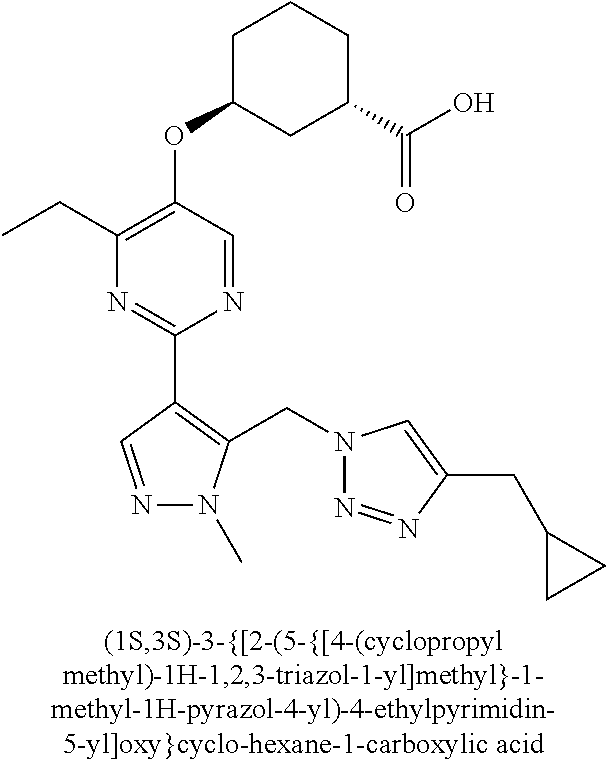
N1=CC(C2=NC(CC)=C(OC3CC(C(O)=O)CCC3)C=N2)=C(CN2N=NC(CC3CC3)=C2)N1C
